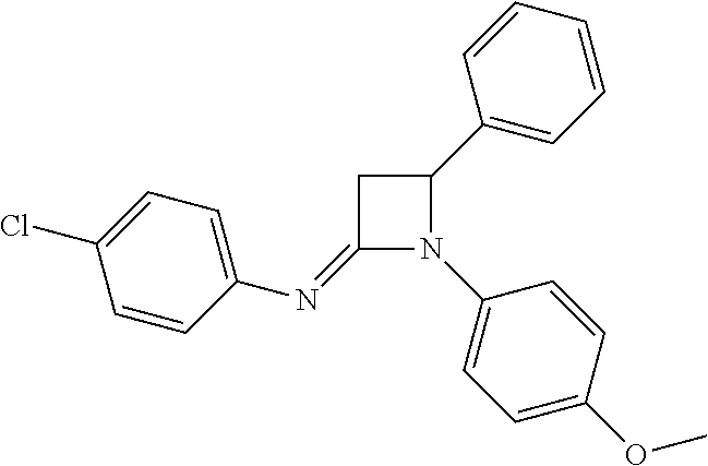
C1(=NC2=CC=C(Cl)C=C2)N(C2=CC=C(OC)C=C2)C(C2=CC=CC=C2)C1
